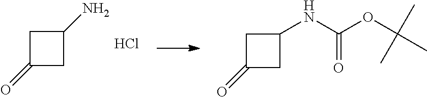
C1C(=O)CC1N.Cl.C1C(=O)CC1NC(OC(C)(C)C)=O
